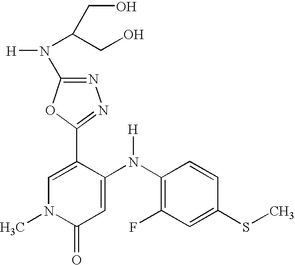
C1=C(C2=NN=C(N([H])C(CO)CO)O2)C(N(C2=C(F)C=C(SC)C=C2)[H])=CC(=O)N1C
